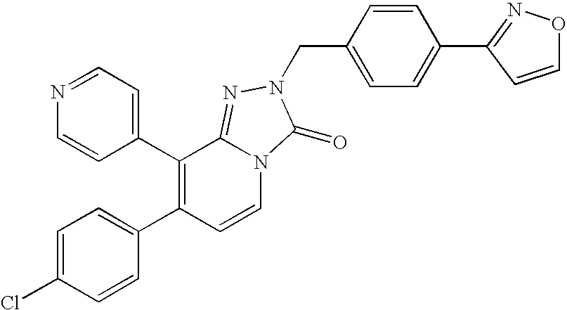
C1(C2=C(C3=CC=C(Cl)C=C3)C=CN3C2=NN(CC2=CC=C(C4=NOC=C4)C=C2)C3=O)=CC=NC=C1
